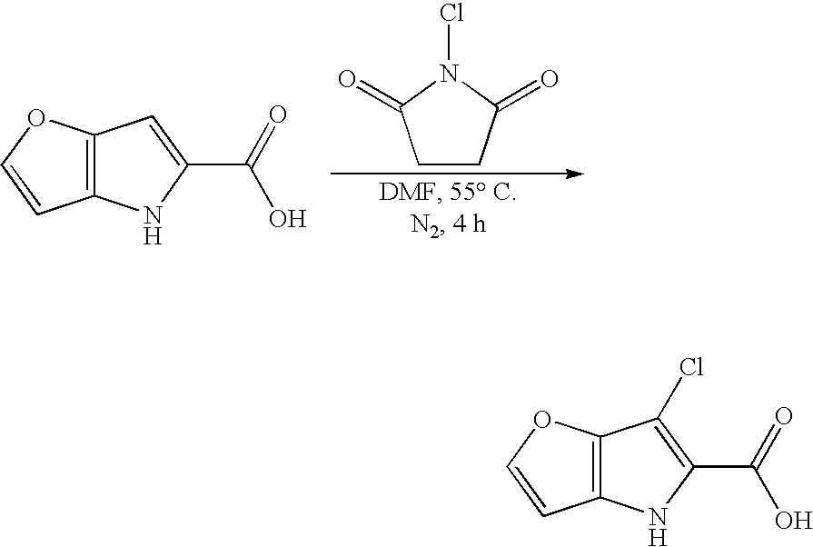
C12=C(OC=C1)C=C(C(=O)O)N2.C1CC(=O)N(Cl)C1=O.C12=C(OC=C1)C(Cl)=C(C(=O)O)N2
